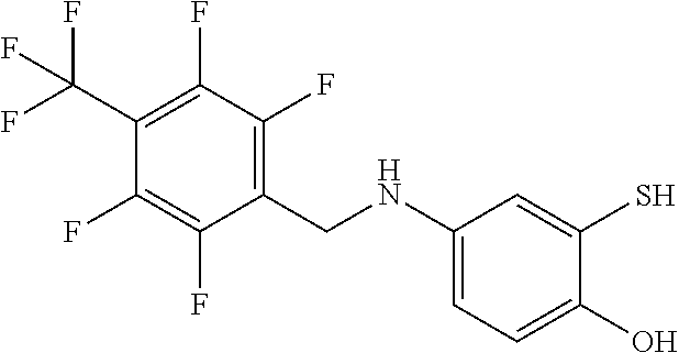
C1(CNC2=CC=C(O)C(S)=C2)=C(F)C(F)=C(C(F)(F)F)C(F)=C1F
